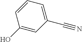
C1(O)=CC(C#N)=CC=C1
